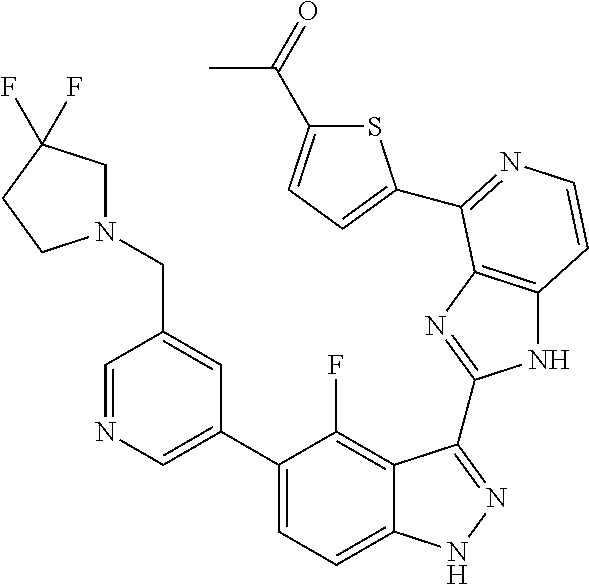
C1=C(C2=CC=C3C(=C2F)C(C2=NC4=C(N2)C=CN=C4C2=CC=C(C(C)=O)S2)=NN3)C=C(CN2CC(F)(F)CC2)C=N1
